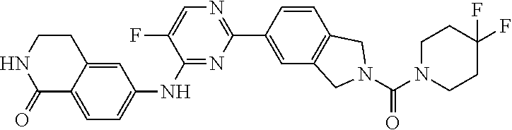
C1=C2C(=CC(NC3=NC(C4=CC5=C(C=C4)CN(C(N4CCC(F)(F)CC4)=O)C5)=NC=C3F)=C1)CCNC2=O
